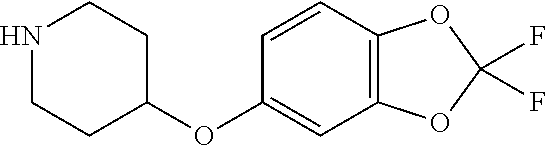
N1CCC(OC2=CC3=C(C=C2)OC(F)(F)O3)CC1
